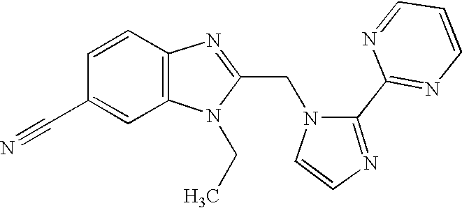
C12=C(N=C(CN3C=CN=C3C3=NC=CC=N3)N1CC)C=CC(C#N)=C2
